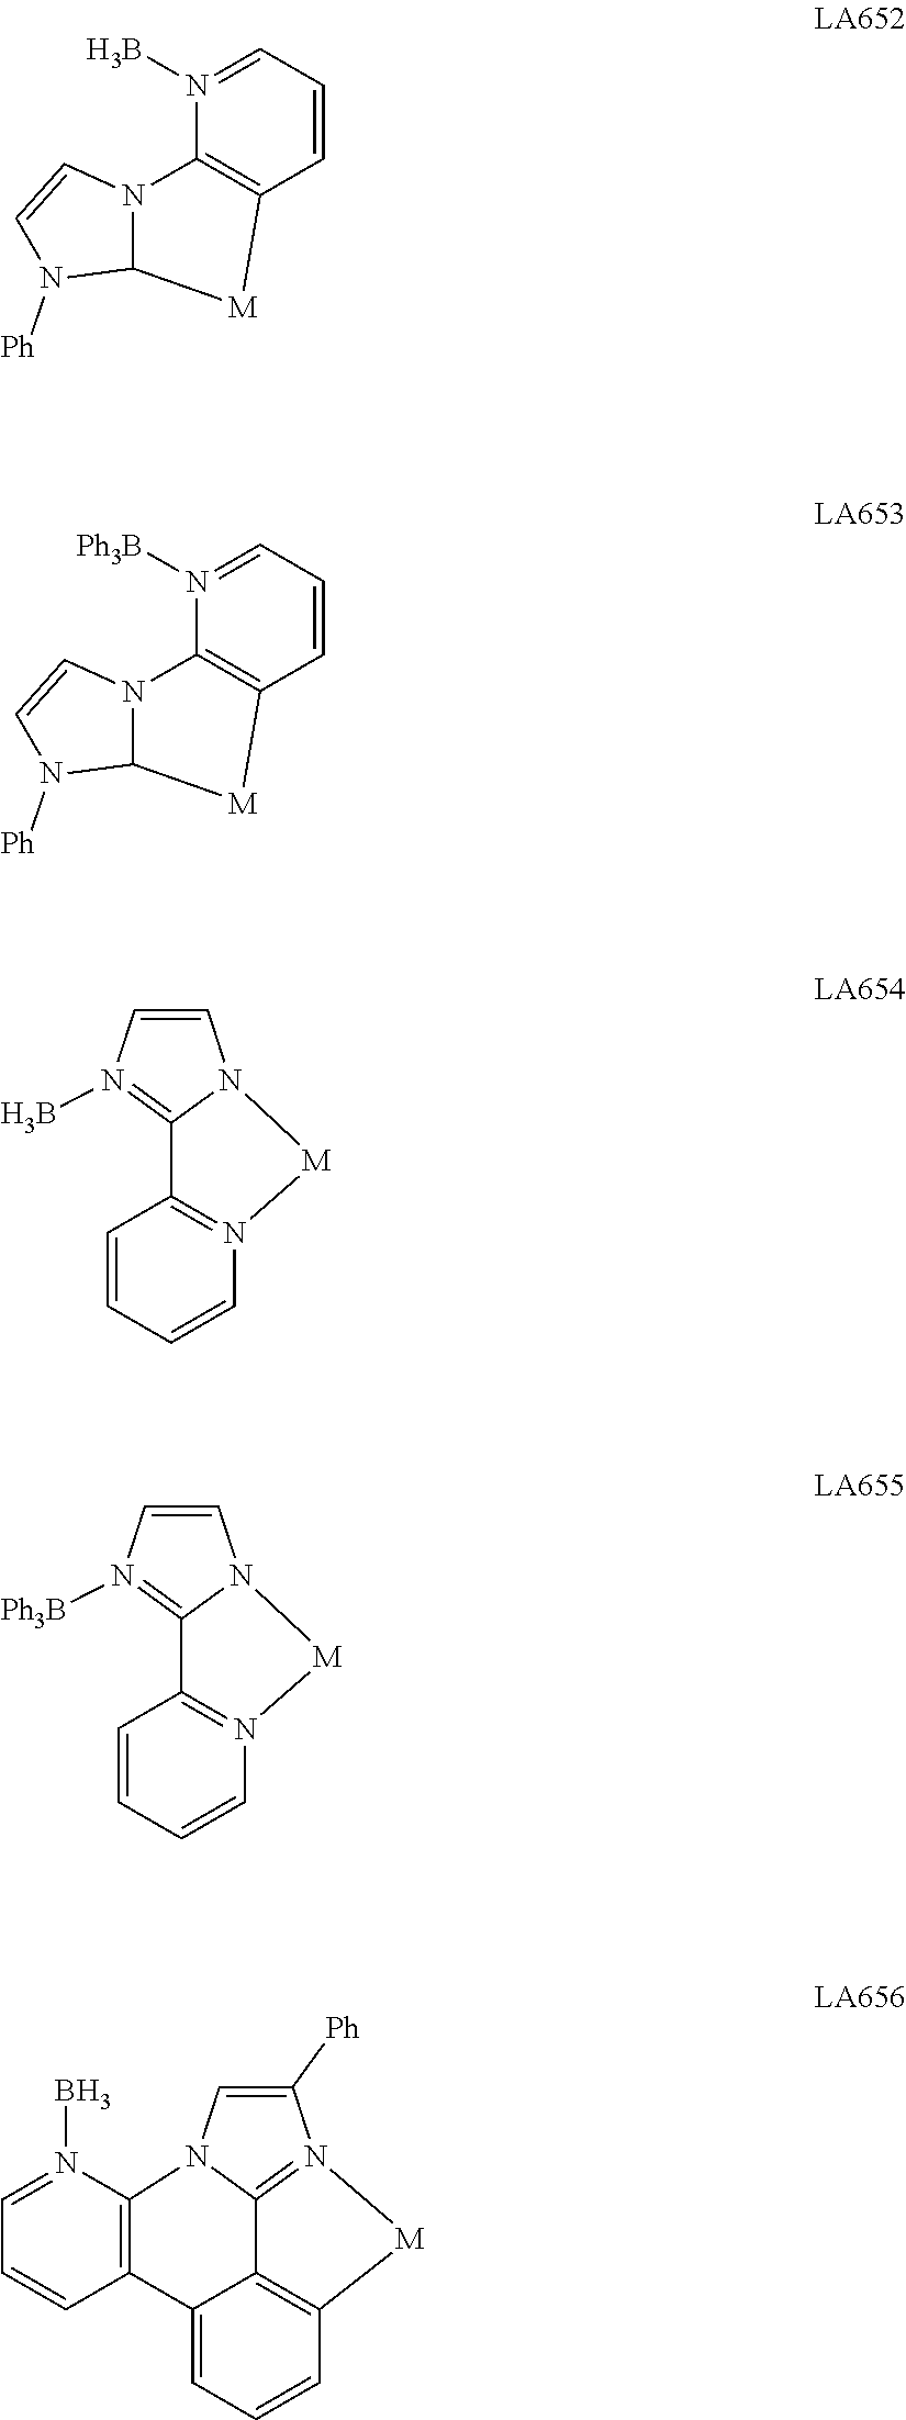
C1([Ph])=CN2C3=C(C=CC=N3B)C3=CC=CC4=C3C2=N1[M]4.C1=CC=N(B)C2=C1[M]C1N2C=CN1[Ph].C1=CC=N([Ph3B])C2=C1[M]C1N2C=CN1[Ph].C1=CN(B)=C2N1[M]N1=C2C=CC=C1.C1=CN([Ph3B])=C2N1[M]N1=C2C=CC=C1
